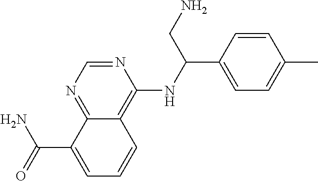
N1=CN=C2C(=C1NC(C1=CC=C(C)C=C1)CN)C=CC=C2C(=O)N
